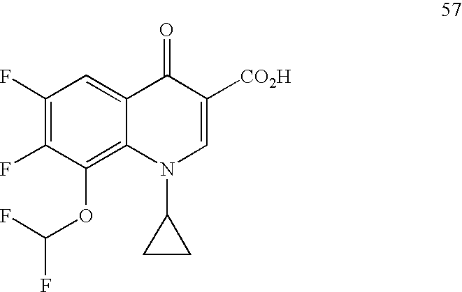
C12=CC(F)=C(F)C(OC(F)F)=C1N(C1CC1)C=C([CO2H])C2=O
